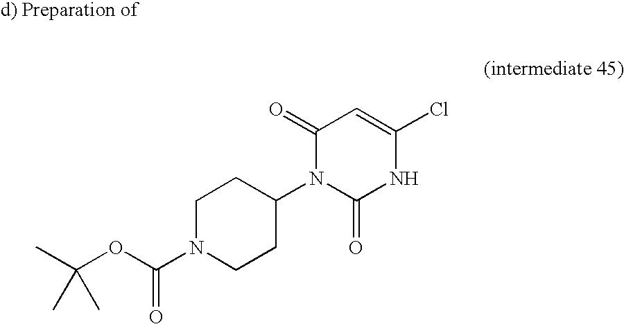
C1(N2C(=O)C=C(Cl)NC2=O)CCN(C(OC(C)(C)C)=O)CC1
